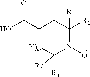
OC(C1[(Y)m]C([R4])([R3])N(O)C([R2])([R1])C1)=O
